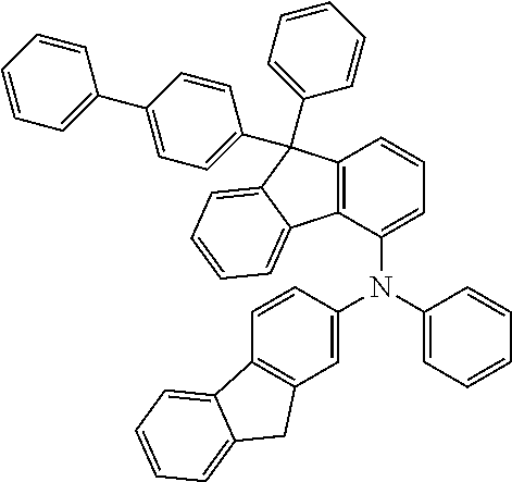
C1(N(C2=CC=CC=C2)C2=CC3=C(C=C2)C2=CC=CC=C2C3)=CC=CC2=C1C1=CC=CC=C1C2(C1=CC=CC=C1)C1=CC=C(C2=CC=CC=C2)C=C1
